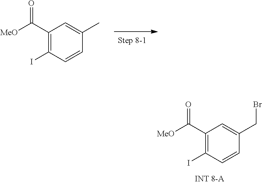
C1(C([MeO])=O)=C(I)C=CC(C)=C1.C1(C([MeO])=O)=C(I)C=CC(CBr)=C1
